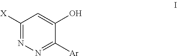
C1([Ar])=NN=C([X])C=C1O
